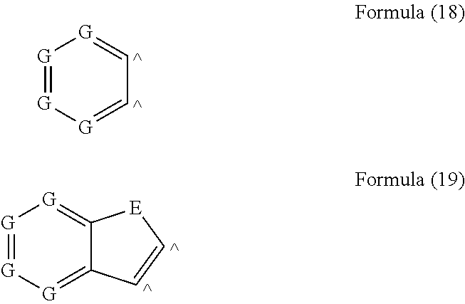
[G]1=[G][G]=CC=[G]1.[G]1=[G][G]=C2C(=[G]1)[E]C=C2
